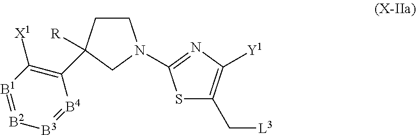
C1CC(C2=C([X1])[B1]=[B2][B3]=[B4]2)([R])CN1C1=NC([Y1])=C(C[L3])S1
